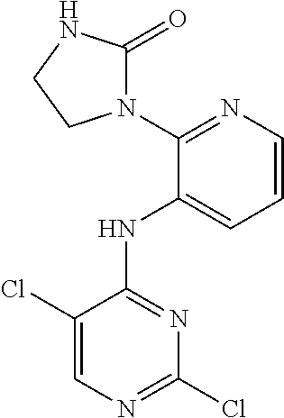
ClC1=NC=C(Cl)C(NC2=CC=CN=C2N2C(=O)NCC2)=N1
